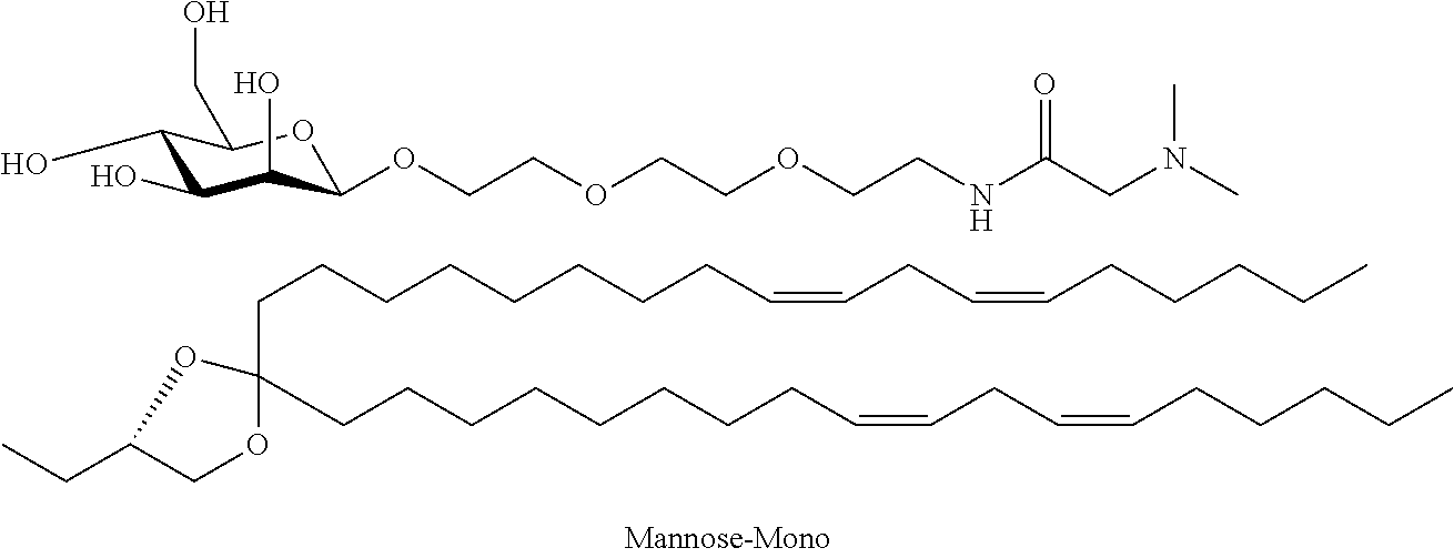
C1(O)C(OCCOCCOCCNC(CN(C)C)=O)OC(CO)C(O)C1O.C1(CCCCCCCCC=CCC=CCCCCC)(CCCCCCCCC=CCC=CCCCCC)OCC(CC)O1
